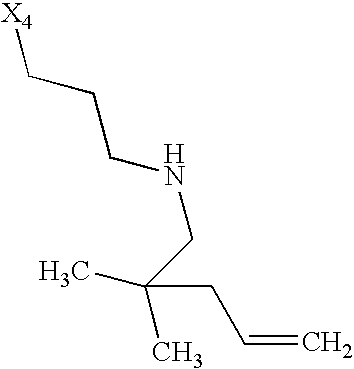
[X4]CCCNCC(C)(C)CC=C
